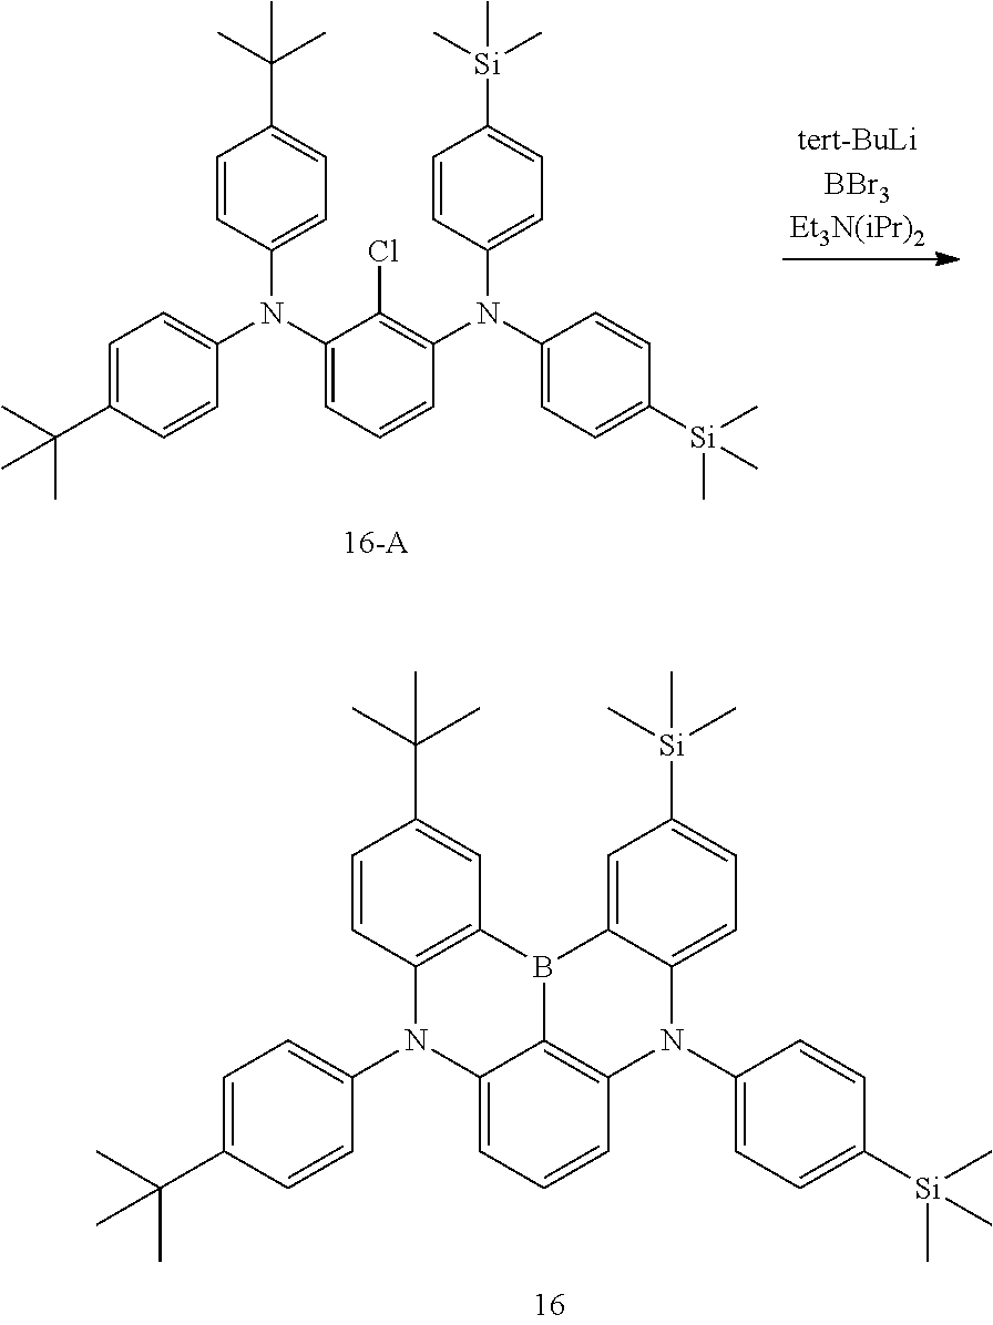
C1(N(C2=CC=C(C(C)(C)C)C=C2)C2=CC=C(C(C)(C)C)C=C2)=CC=CC(N(C2=CC=C([Si](C)(C)C)C=C2)C2=CC=C([Si](C)(C)C)C=C2)=C1Cl.C12=CC=CC3=C1B(C1=C(N2C2=CC=C(C(C)(C)C)C=C2)C=CC(C(C)(C)C)=C1)C1=CC([Si](C)(C)C)=CC=C1N3C1=CC=C([Si](C)(C)C)C=C1
